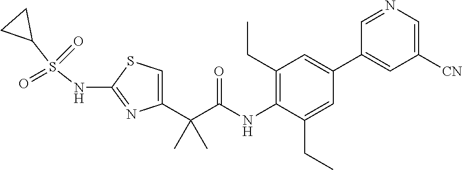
C1=C(C(C(NC2=C(CC)C=C(C3=CC([CN])=CN=C3)C=C2CC)=O)(C)C)N=C(NS(C2CC2)(=O)=O)S1
